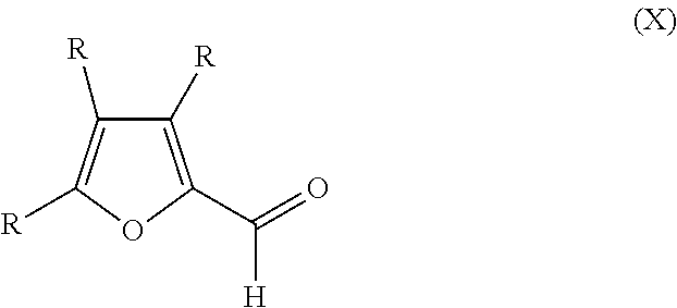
C1([R])=C(C(=O)[H])OC([R])=C1[R]
